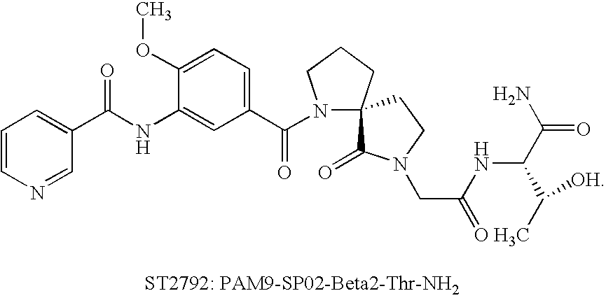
C1=CN=CC(C(NC2=CC(C(=O)N3CCCC34C(=O)N(CC(=O)NC(C(N)=O)C(C)[OH])CC4)=CC=C2OC)=O)=C1
